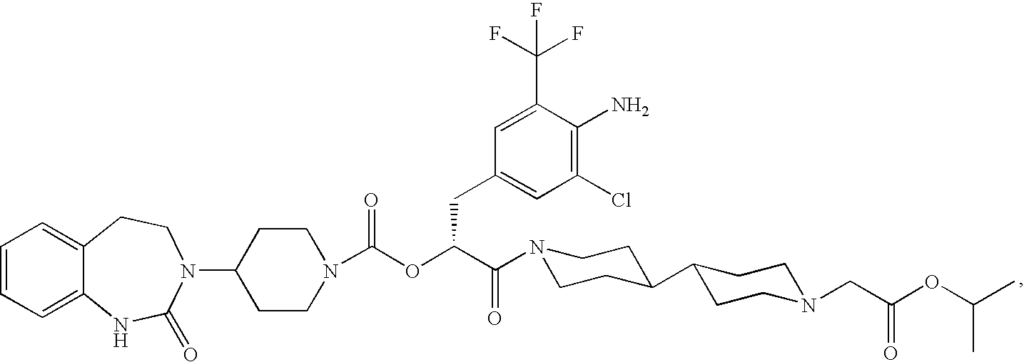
C1=CC=C2C(=C1)CCN(C1CCN(C(OC(C(=O)N3CCC(C4CCN(CC(OC(C)C)=O)CC4)CC3)CC3=CC(Cl)=C(N)C(C(F)(F)F)=C3)=O)CC1)C(=O)N2
